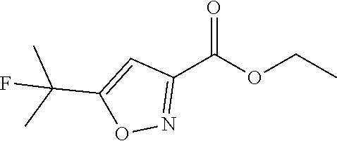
C1(C(=O)OCC)=NOC(C(C)(C)F)=C1
